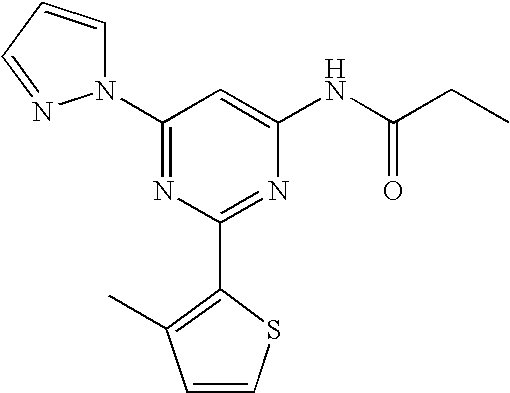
C1(N2C=CC=N2)=NC(C2=C(C)C=CS2)=NC(NC(CC)=O)=C1
